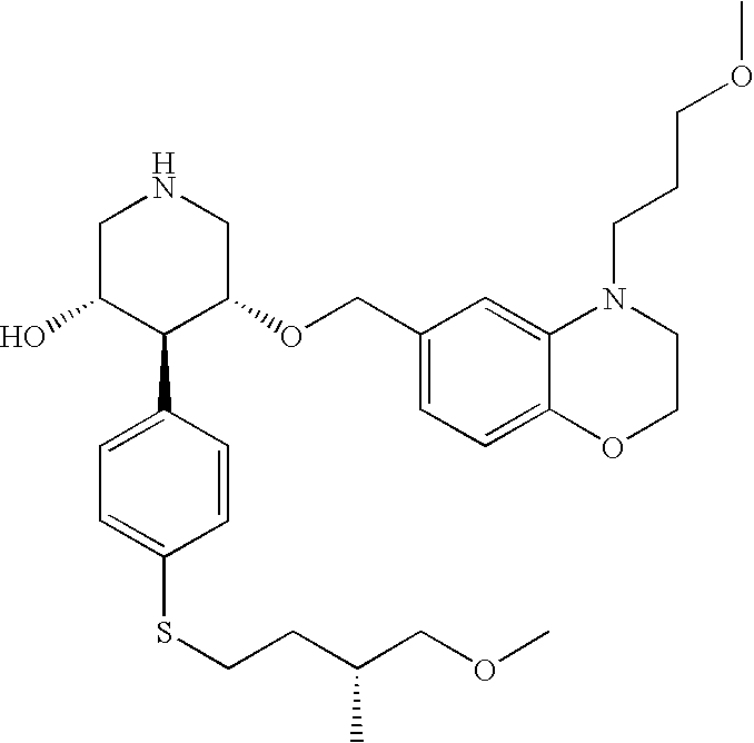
OC1C(C2=CC=C(SCCC(COC)C)C=C2)C(OCC2=CC=C3C(=C2)N(CCCOC)CCO3)CNC1
